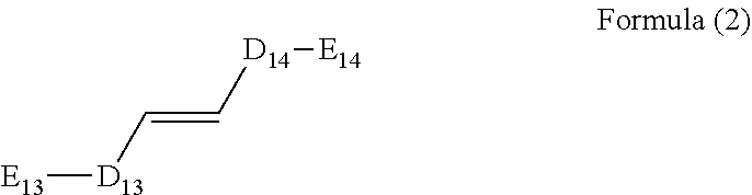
C(=C[D14][E14])[D13][E13]
